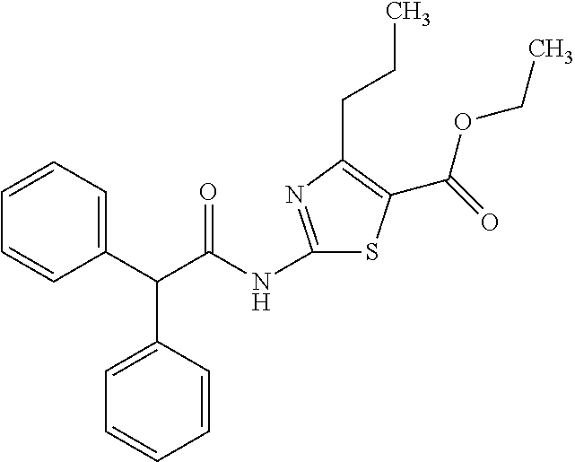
C1(C(C2=CC=CC=C2)C(=O)NC2=NC(CCC)=C(C(OCC)=O)S2)=CC=CC=C1
